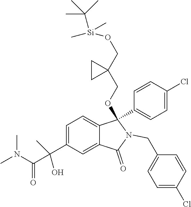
C1=C(C(O)(C)C(N(C)C)=O)C=C2C(=C1)C(C1=CC=C(Cl)C=C1)(OCC1(CO[Si](C)(C(C)(C)C)C)CC1)N(CC1=CC=C(Cl)C=C1)C2=O
